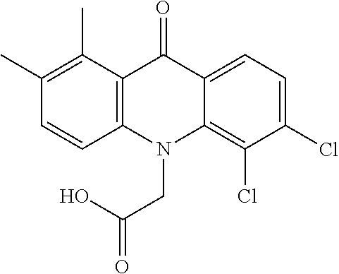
C12=C(N(CC(O)=O)C3=C(Cl)C(Cl)=CC=C3C1=O)C=CC(C)=C2C
